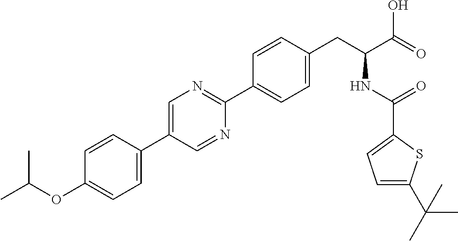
C(OC1=CC=C(C2=CN=C(C3=CC=C(CC(NC(=O)C4=CC=C(C(C)(C)C)S4)C(=O)O)C=C3)N=C2)C=C1)(C)C
